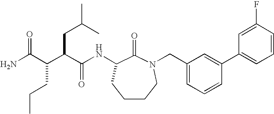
NC(C(C(CC(C)C)C(NC1C(=O)N(CC2=CC=CC(C3=CC=CC(F)=C3)=C2)CCCC1)=O)CCC)=O
